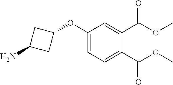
C1(OC2CC(N)C2)=CC=C(C(OC)=O)C(C(OC)=O)=C1
